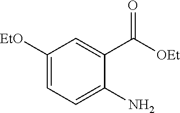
C1([EtO])=CC=C(N)C(C([OEt])=O)=C1
